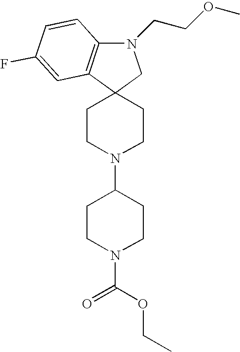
C12(CCN(C3CCN(C(OCC)=O)CC3)CC1)CN(CCOC)C1=C2C=C(F)C=C1
